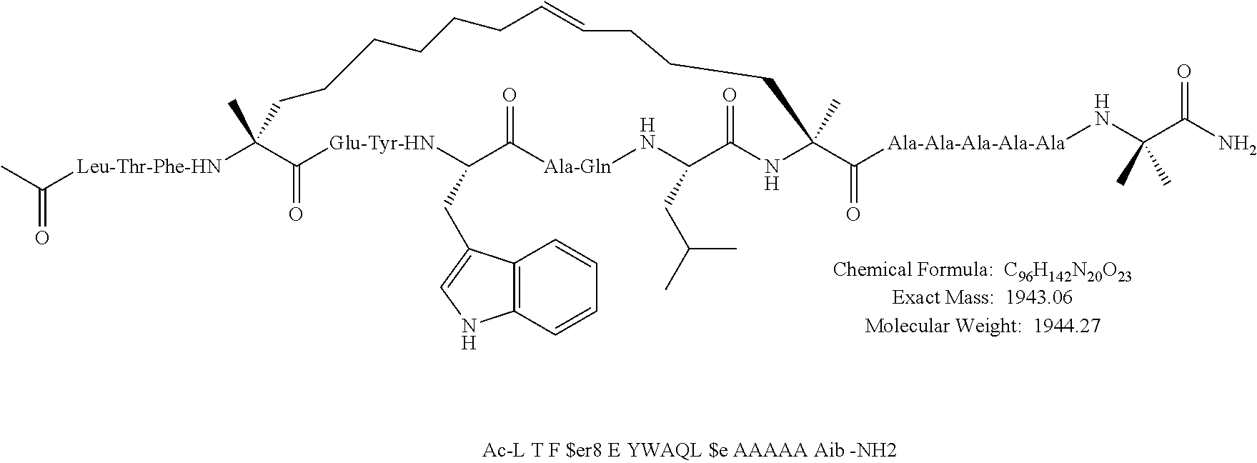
CC([Leu-Thr-Phe-HN]C1(C)C(=O)[Glu-Tyr-HN]C(CC2=CNC3=C2C=CC=C3)C(=O)[Ala-Gln]NC(CC(C)C)C(=O)NC(C(=O)[Ala-Ala-Ala-Ala-Ala]NC(C(=O)N)(C)C)(C)CCCC=CCCCCCC1)=O
